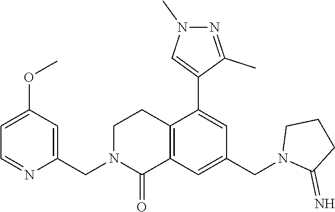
C1N(CC2=CC(OC)=CC=N2)C(=O)C2=C(C1)C(C1=CN(C)N=C1C)=CC(CN1C(=N)CCC1)=C2
